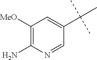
C1([MeO])=C(N)N=CC(C(C)(C)C)=C1
